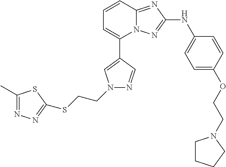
C1=CC2=NC(NC3=CC=C(OCCN4CCCC4)C=C3)=NN2C(C2=CN(CCSC3=NN=C(C)S3)N=C2)=C1
